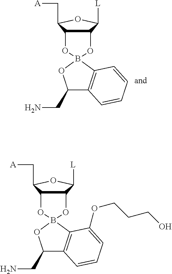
C1(CN)C2=C(C=CC=C2)B2(O1)OC1C(C([L])OC1C[A])O2.C1(CN)C2=C(C(OCCCO)=CC=C2)B2(O1)OC1C(C([L])OC1C[A])O2
